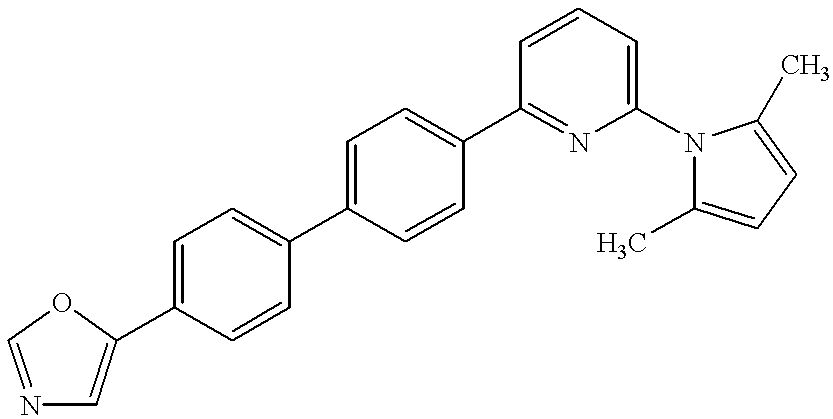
N1=COC(C2=CC=C(C3=CC=C(C4=NC(N5C(C)=CC=C5C)=CC=C4)C=C3)C=C2)=C1
